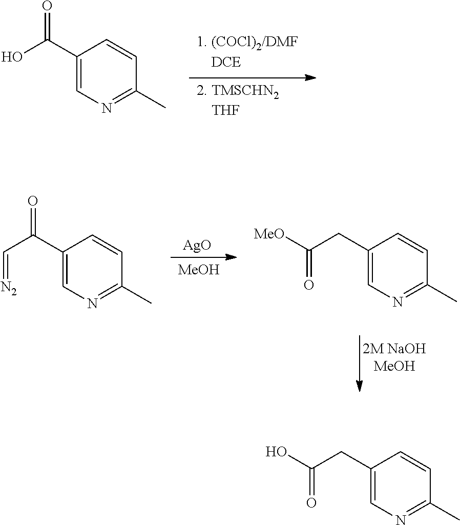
C1(C(O)=O)=CN=C(C)C=C1.C1(C(C=[N2])=O)=CN=C(C)C=C1.[AgO].[MeOH].C1(CC([MeO])=O)=CN=C(C)C=C1.C1(CC(O)=O)=CN=C(C)C=C1
